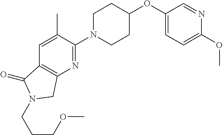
C1(OC2CCN(C3=NC4=C(C=C3C)C(=O)N(CCCOC)C4)CC2)=CC=C(OC)N=C1
